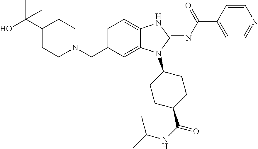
OC(C1CCN(CC2=CC=C3C(=C2)N(C2CCC(C(=O)NC(C)C)CC2)C(=NC(C2=CC=NC=C2)=O)N3)CC1)(C)C
